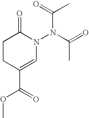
C1CC(C(=O)OC)=CN(N(C(=O)C)C(=O)C)C1=O
